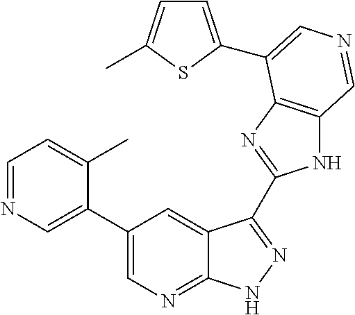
C1(C2=CN=CC=C2C)=CN=C2C(=C1)C(C1=NC3=C(N1)C=NC=C3C1=CC=C(C)S1)=NN2
